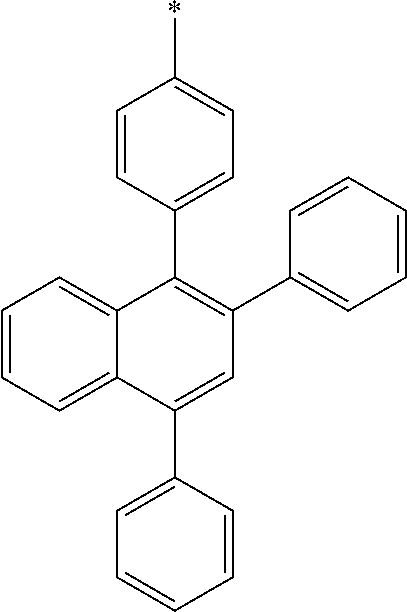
C1=CC(C2=CC(C3=CC=CC=C3)=C(C3=CC=C(*)C=C3)C3=CC=CC=C23)=CC=C1
